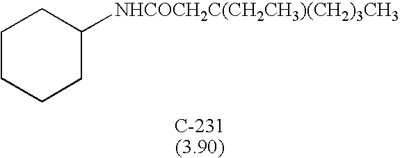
C1CCCC([NHCOCH2C(CH2CH3)(CH2)3CH3])C1
